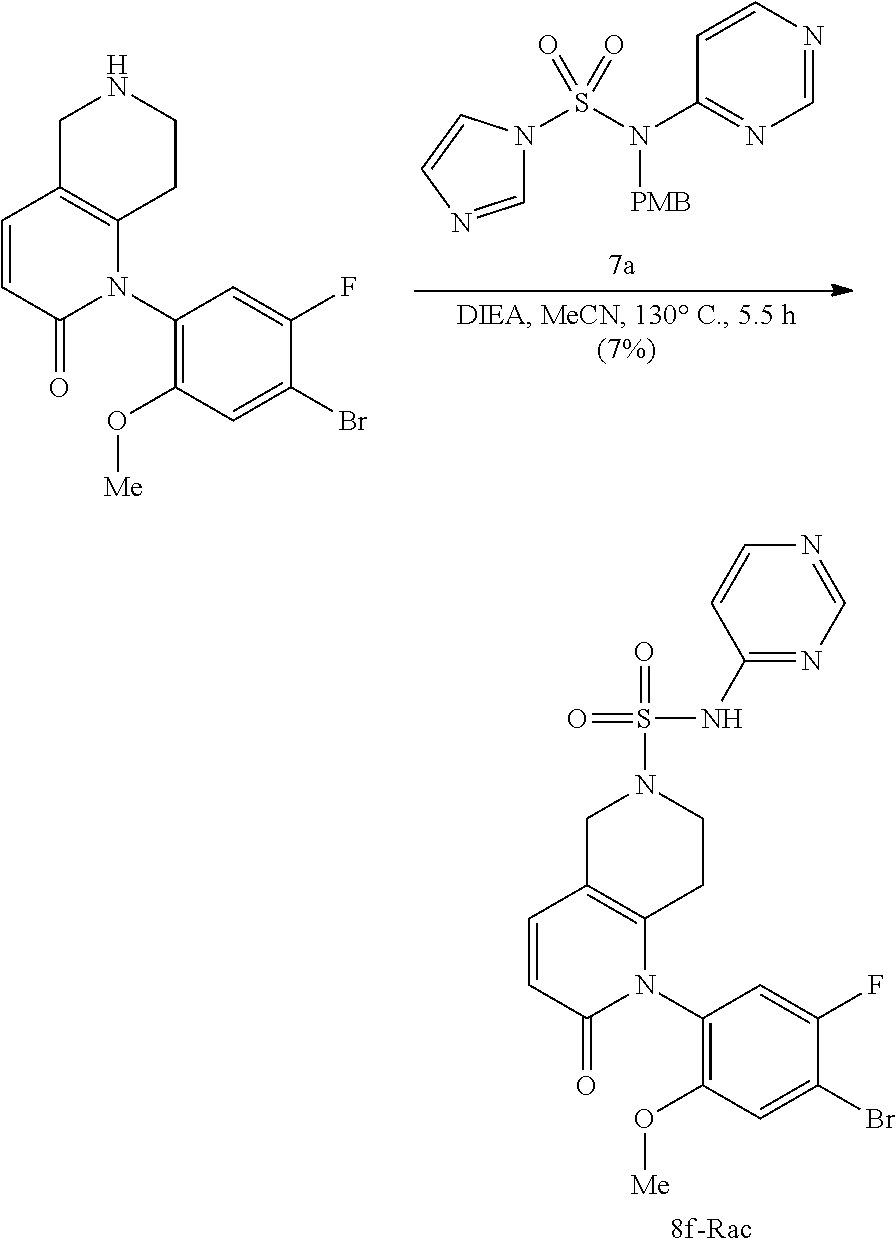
C1C2=C(CCN1)N(C1=C(O[Me])C=C(Br)C(F)=C1)C(=O)C=C2.C1=NC=CN1S(=O)(=O)N(C1=NC=NC=C1)[PMB].C1C2=C(CCN1S(=O)(NC1=NC=NC=C1)=O)N(C1=C(O[Me])C=C(Br)C(F)=C1)C(=O)C=C2
